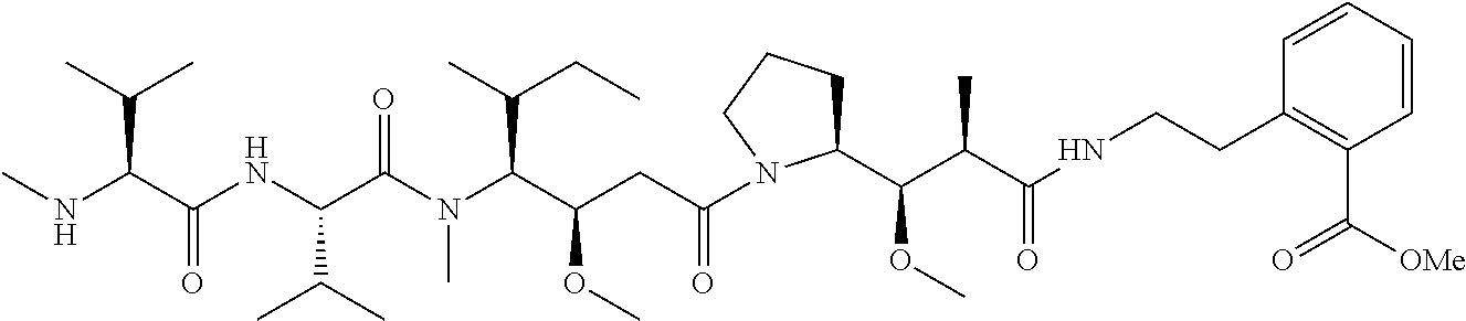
C1CCN(C(CC(C(N(C(C(NC(C(NC)C(C)C)=O)C(C)C)=O)C)C(CC)C)OC)=O)C1C(C(C(NCCC1=C(C([OMe])=O)C=CC=C1)=O)C)OC
